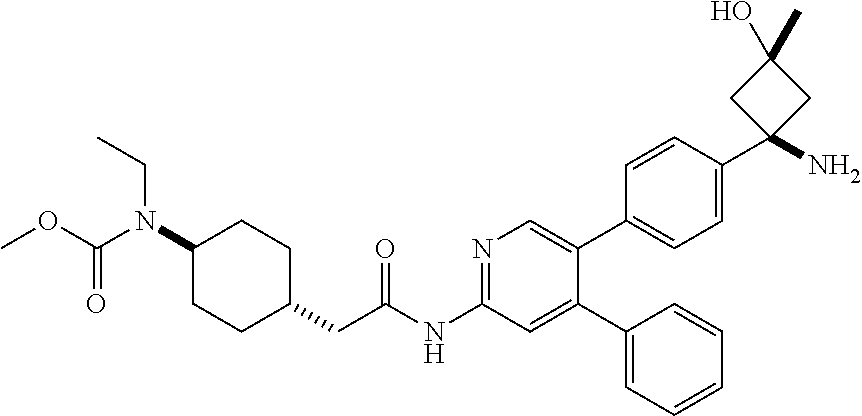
C1(N(C(OC)=O)CC)CCC(CC(NC2=NC=C(C3=CC=C(C4(N)CC(C)(O)C4)C=C3)C(C3=CC=CC=C3)=C2)=O)CC1
